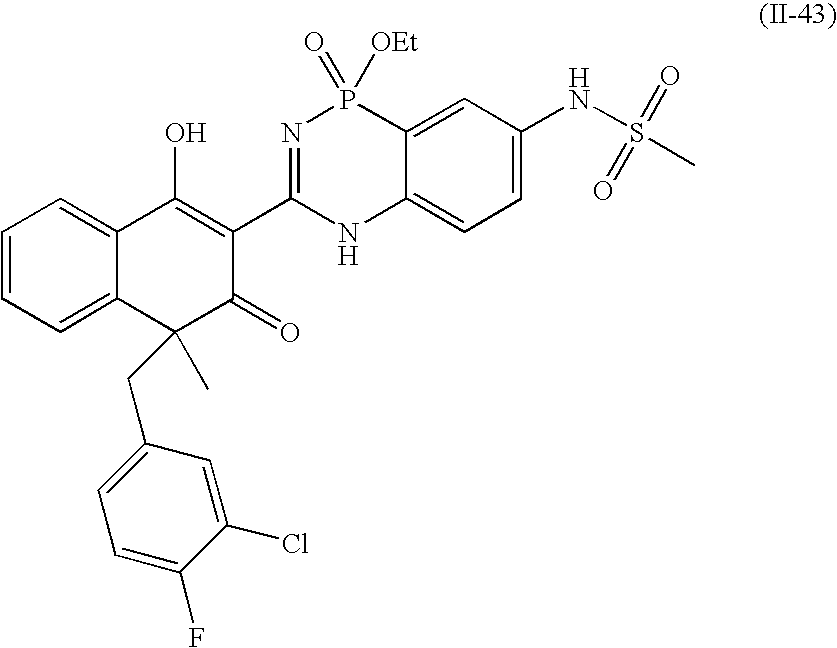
C1=CC=C2C(=C1)C(O)=C(C1=NP(=O)([OEt])C3=CC(NS(C)(=O)=O)=CC=C3N1)C(=O)C2(C)CC1=CC=C(F)C(Cl)=C1
